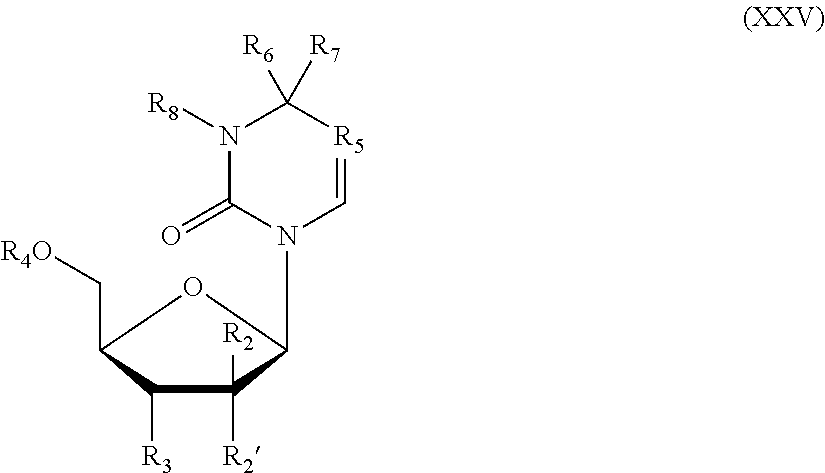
C1(C[R4O])C([R3])C([R2])([R2])C(N2C=[R5]C([R6])([R7])N([R8])C2=O)O1
